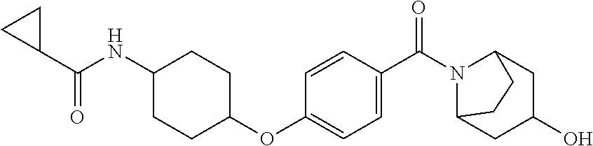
C1=C(C(N2C3CC(O)CC2CC3)=O)C=CC(OC2CCC(NC(=O)C3CC3)CC2)=C1
